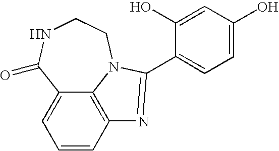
C1=CC2=C3C(=C1)C(=O)NCCN3C(C1=CC=C(O)C=C1O)=N2
